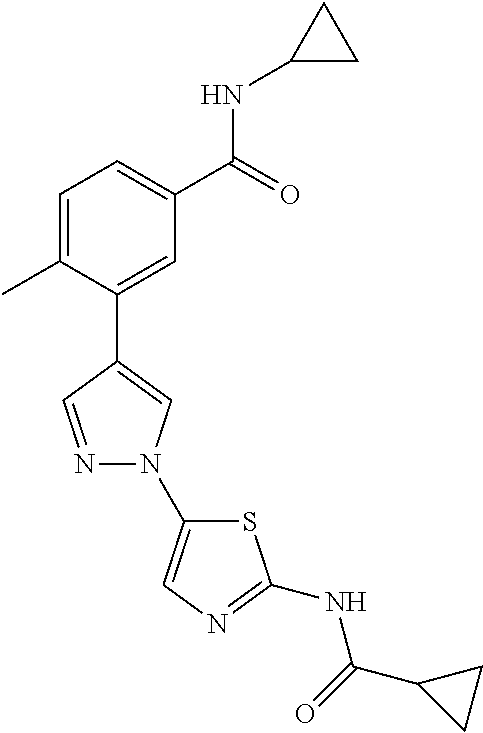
C1=C(C)C(C2=CN(C3=CN=C(NC(=O)C4CC4)S3)N=C2)=CC(C(=O)NC2CC2)=C1
